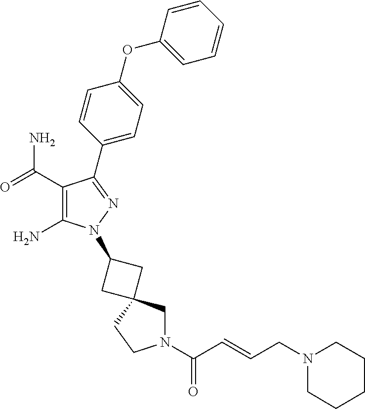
C1(C(=O)N)=C(N)N(C2CC3(CN(C(=O)C=CCN4CCCCC4)CC3)C2)N=C1C1=CC=C(OC2=CC=CC=C2)C=C1
